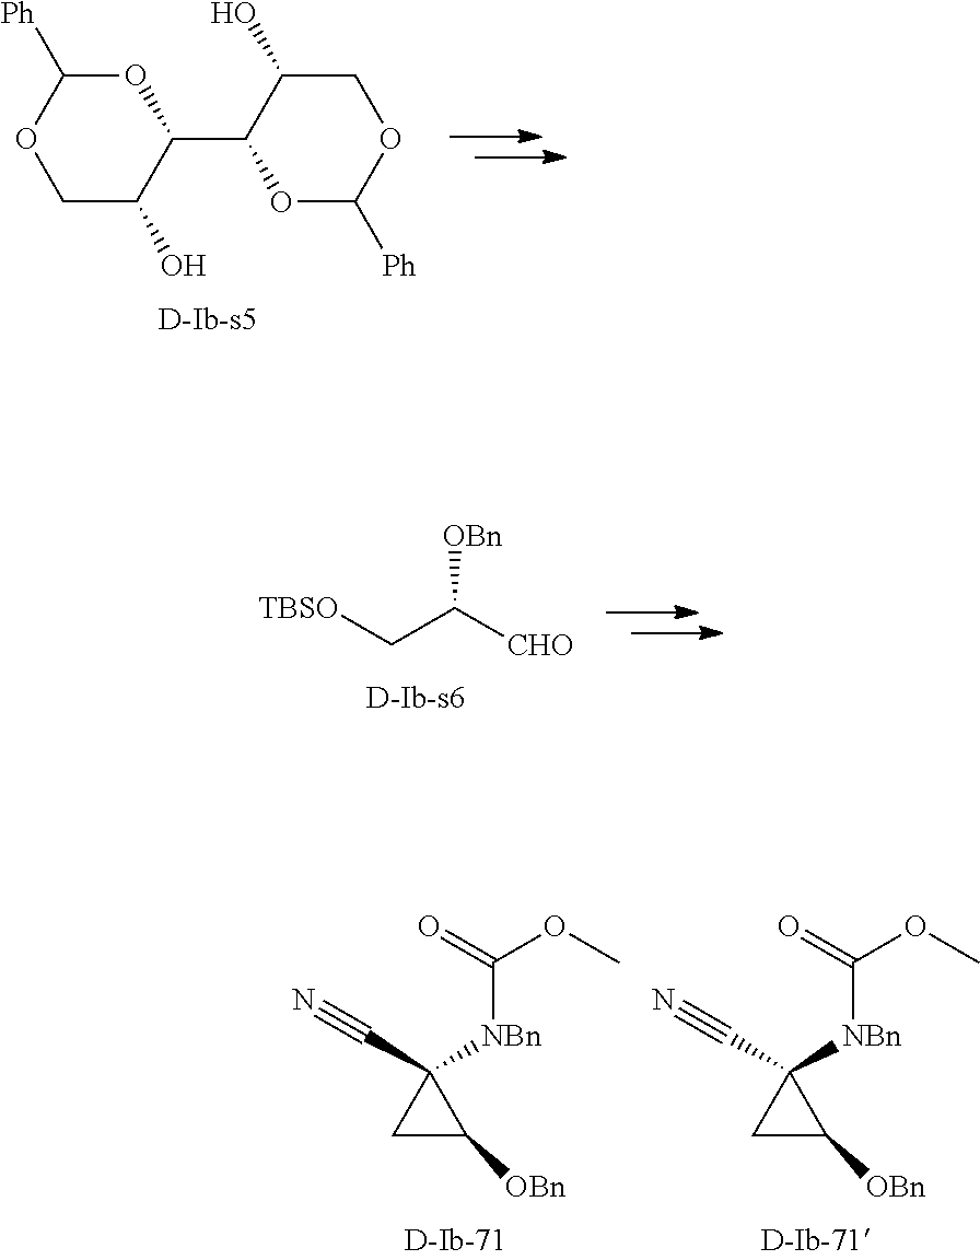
C1C(O)C(C2OC([Ph])OCC2O)OC([Ph])O1.[TBSO]CC([CHO])[OBn].C1C([OBn])C1(C#N)[NBn]C(OC)=O.C1C([OBn])C1(C#N)[NBn]C(OC)=O
